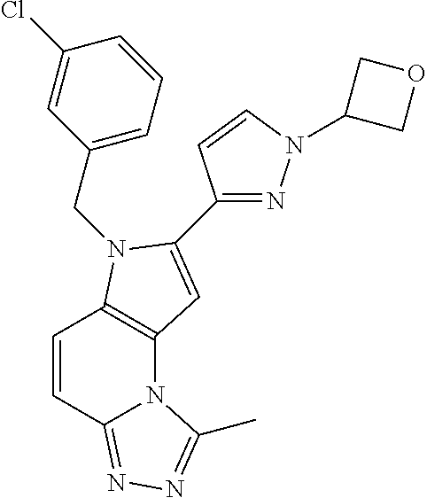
C1(CN2C3=C(N4C(=NN=C4C)C=C3)C=C2C2=NN(C3COC3)C=C2)=CC=CC(Cl)=C1
